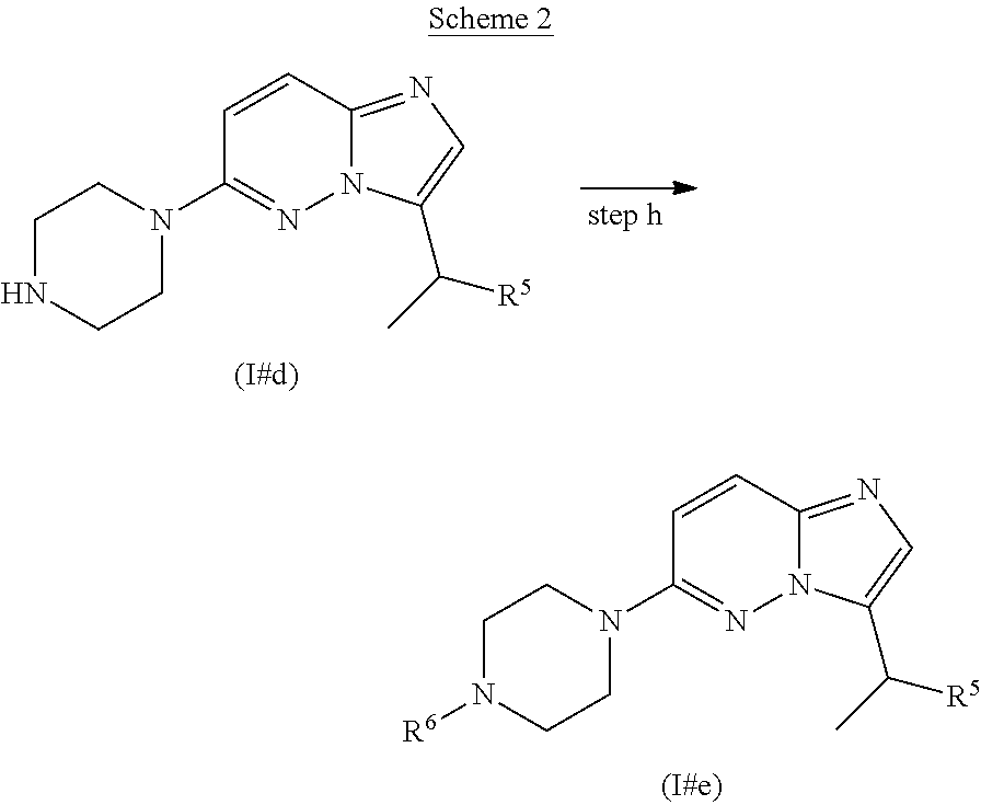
C1=CC2=NC=C(C(C)[R5])N2N=C1N1CCNCC1.C1=CC2=NC=C(C(C)[R5])N2N=C1N1CCN([R6])CC1
